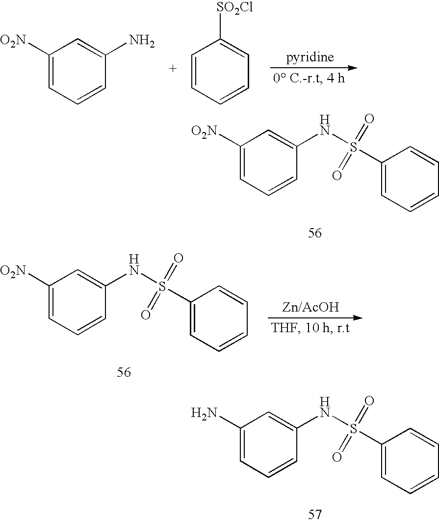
C1([O2N])=CC=CC(N)=C1.C1=CC=CC=C1[SO2Cl].C1([O2N])=CC=CC(NS(C2=CC=CC=C2)(=O)=O)=C1.C1([O2N])=CC=CC(NS(C2=CC=CC=C2)(=O)=O)=C1.C1(N)=CC=CC(NS(C2=CC=CC=C2)(=O)=O)=C1
